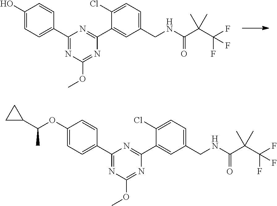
C1(O)=CC=C(C2=NC(OC)=NC(C3=CC(CNC(C(C(F)(F)F)(C)C)=O)=CC=C3Cl)=N2)C=C1.C1(OC(C2CC2)C)=CC=C(C2=NC(OC)=NC(C3=CC(CNC(C(C(F)(F)F)(C)C)=O)=CC=C3Cl)=N2)C=C1
